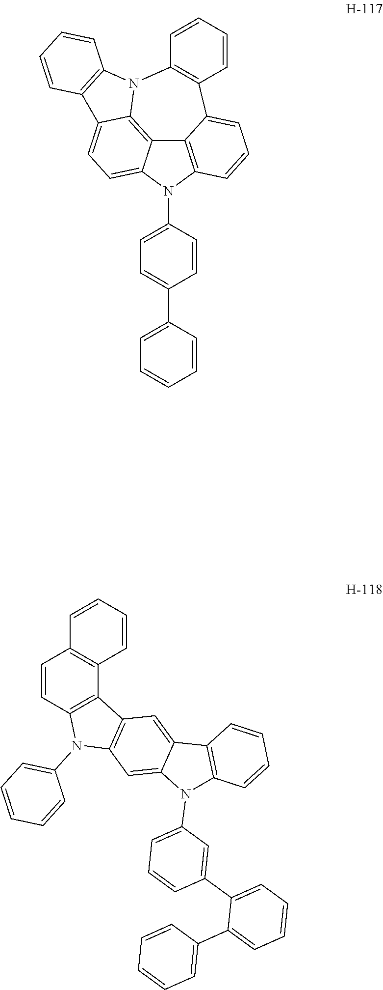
C12=C3N(C4=CC=C(C5=CC=CC=C5)C=C4)C4=CC=C5C(=C14)N(C1=C5C=CC=C1)C1=C(C2=CC=C3)C=CC=C1.C1=CC2=C(C3=C1C=CC=C3)C1=C(N2C2=CC=CC=C2)C=C2C(=C1)C1=C(N2C2=CC=CC(C3=CC=CC=C3C3=CC=CC=C3)=C2)C=CC=C1
